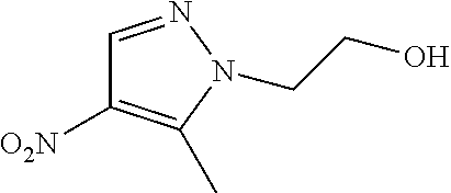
N1(CCO)N=CC([O2N])=C1C
